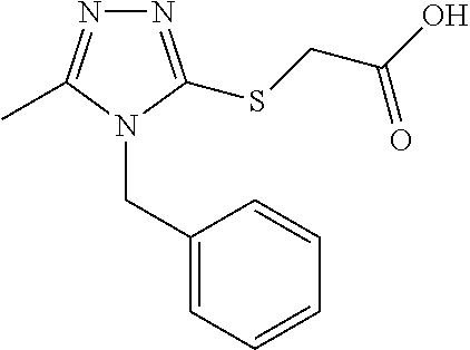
C1=C(CN2C(C)=NN=C2SCC(O)=O)C=CC=C1
